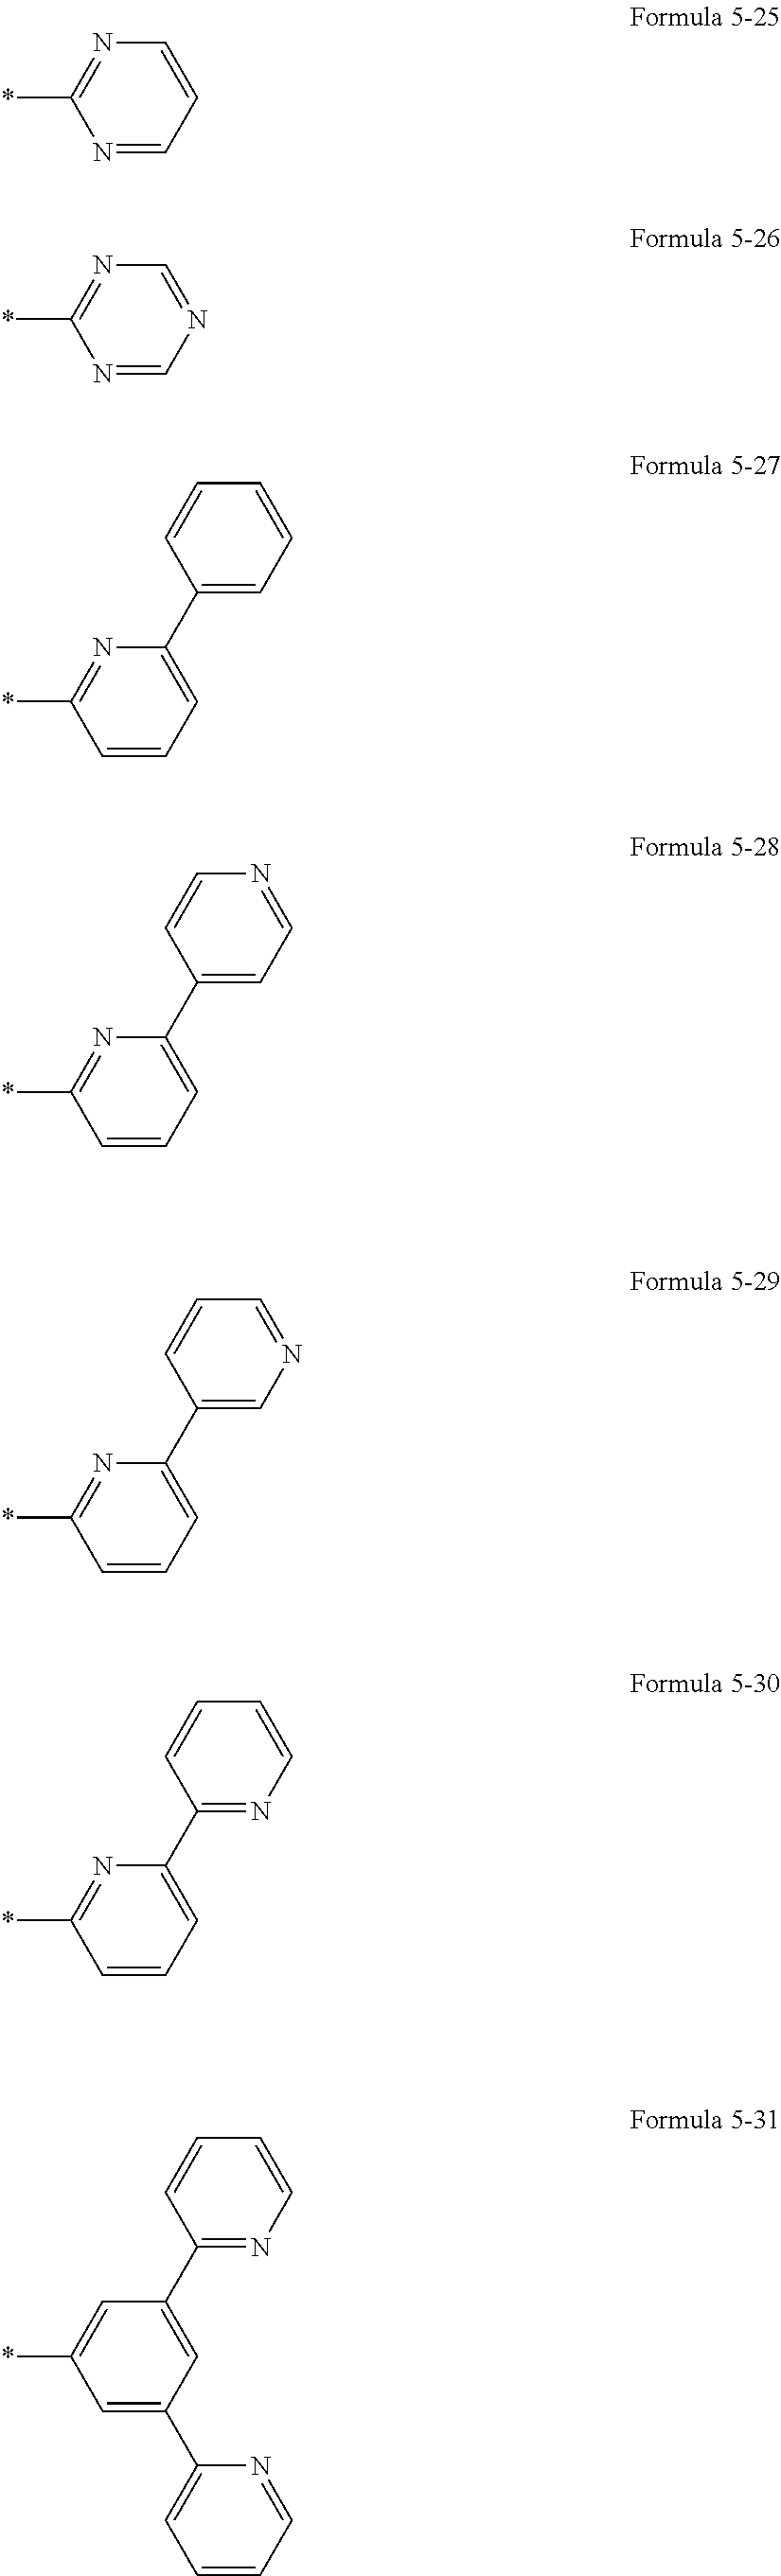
N1=C(*)N=CC=C1.N1=C(*)N=CN=C1.N1=C(*)C=CC=C1C1=CC=CC=C1.N1=C(*)C=CC=C1C1=CC=NC=C1.N1=C(*)C=CC=C1C1=CN=CC=C1.N1=C(*)C=CC=C1C1=NC=CC=C1.C1=C(*)C=C(C2=CC=CC=N2)C=C1C1=NC=CC=C1
